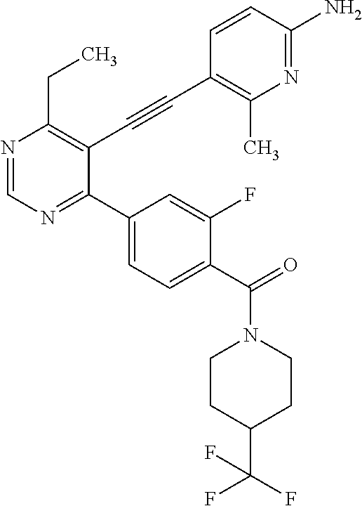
N1=CN=C(C2=CC=C(C(=O)N3CCC(C(F)(F)F)CC3)C(F)=C2)C(C#CC2=C(C)N=C(N)C=C2)=C1CC
